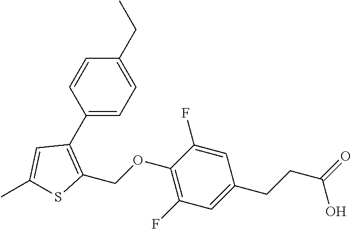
C1(CC)=CC=C(C2=C(COC3=C(F)C=C(CCC(O)=O)C=C3F)SC(C)=C2)C=C1
